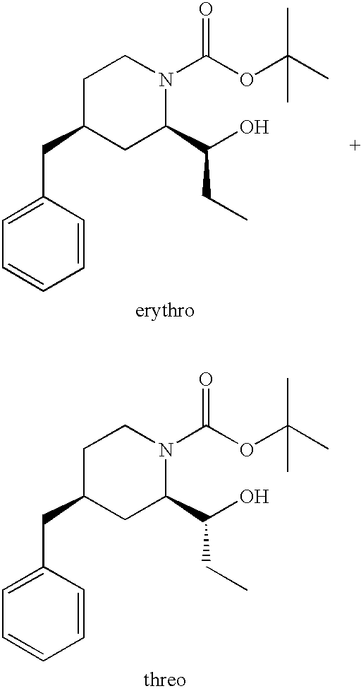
C1=C(CC2CC(C(CC)O)N(C(OC(C)(C)C)=O)CC2)C=CC=C1.C1=C(CC2CC(C(CC)O)N(C(OC(C)(C)C)=O)CC2)C=CC=C1
